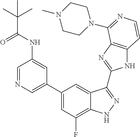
C1=C(C2=CC(F)=C3C(=C2)C(C2=NC4=C(N2)C=CN=C4N2CCN(C)CC2)=NN3)C=C(NC(=O)C(C)(C)C)C=N1
